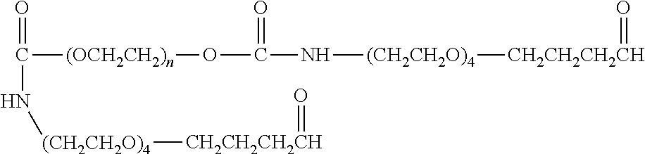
[(OCH2CH2)n](OC(N[(CH2CH2O)4][CH2CH2CH2CH]=O)=O)C(=O)N[(CH2CH2O)4][CH2CH2CH2CH]=O
